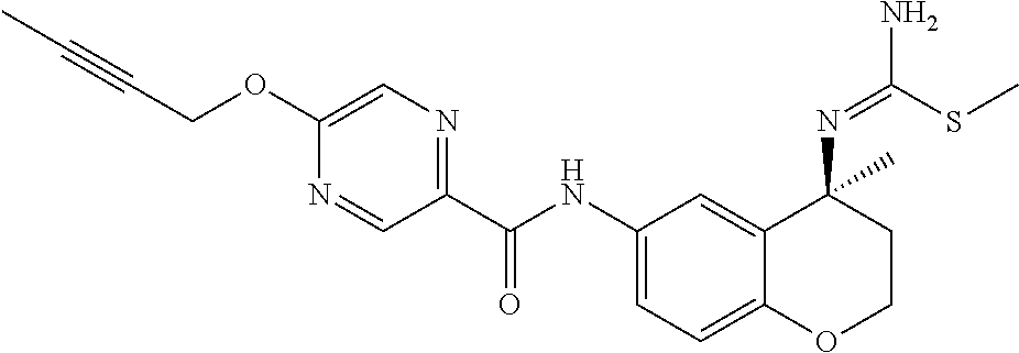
C(COC1=CN=C(C(NC2=CC=C3C(=C2)C(N=C(SC)N)(C)CCO3)=O)C=N1)#CC
